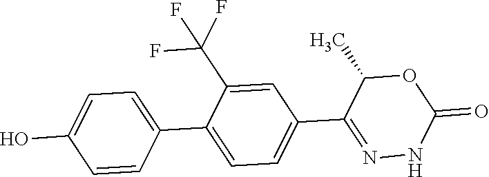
C1(O)=CC=C(C2=CC=C(C3=NNC(=O)OC3C)C=C2C(F)(F)F)C=C1
